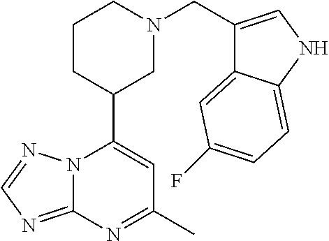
N12C(=NC=N1)N=C(C)C=C2C1CN(CC2=CNC3=CC=C(F)C=C23)CCC1
